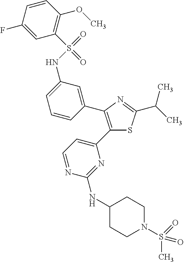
C1=CC(OC)=C(S(=O)(=O)NC2=CC=CC(C3=C(C4=CC=NC(NC5CCN(S(C)(=O)=O)CC5)=N4)SC(C(C)C)=N3)=C2)C=C1F
